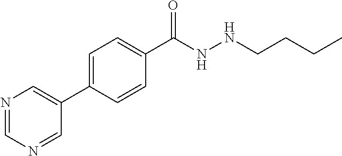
C1(C2=CN=CN=C2)=CC=C(C(=O)NNCCCC)C=C1
